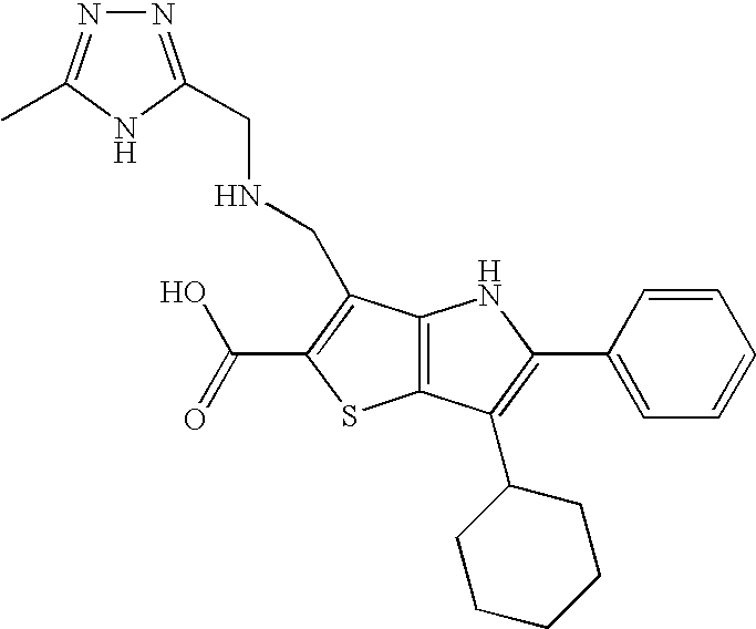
C12=C(C(C3CCCCC3)=C(C3=CC=CC=C3)N1)SC(C(=O)O)=C2CNCC1=NN=C(C)N1
